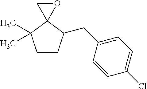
C1CC(CC2=CC=C(Cl)C=C2)C2(C1(C)C)OC2
